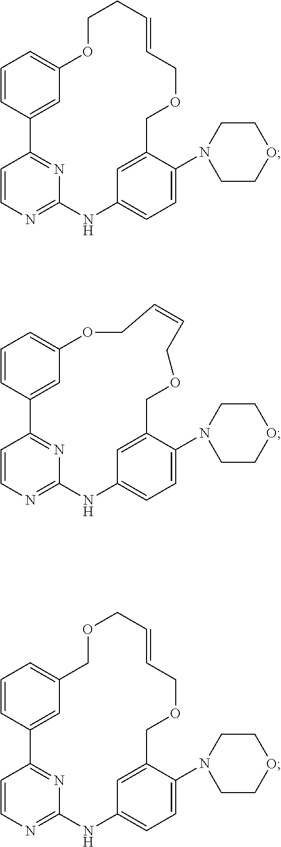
C1=CN=C2N=C1C1=CC(=CC=C1)OCCC=CCOCC1=CC(=CC=C1N1CCOCC1)N2.C1=CN=C2N=C1C1=CC(=CC=C1)OCC=CCOCC1=CC(=CC=C1N1CCOCC1)N2.C1=CN=C2N=C1C1=CC(=CC=C1)COCC=CCOCC1=CC(=CC=C1N1CCOCC1)N2
